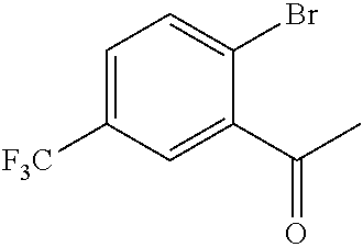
BrC1=CC=C([F3C])C=C1C(C)=O
